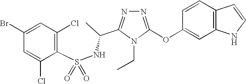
N1=C(OC2=CC3=C(C=C2)C=CN3)N(CC)C(C(C)NS(=O)(C2=C(Cl)C=C(Br)C=C2Cl)=O)=N1
